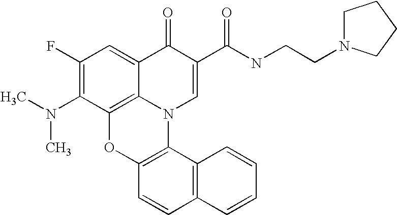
C1(F)=C(N(C)C)C2=C3C(=C1)C(=O)C(C(NCCN1CCCC1)=O)=CN3C1=C(O2)C=CC2=C1C=CC=C2
